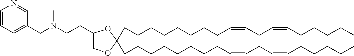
C1C(CCN(CC2=CC=CN=C2)C)OC(CCCCCCCCC=CCC=CCCCCC)(CCCCCCCCC=CCC=CCCCCC)O1
